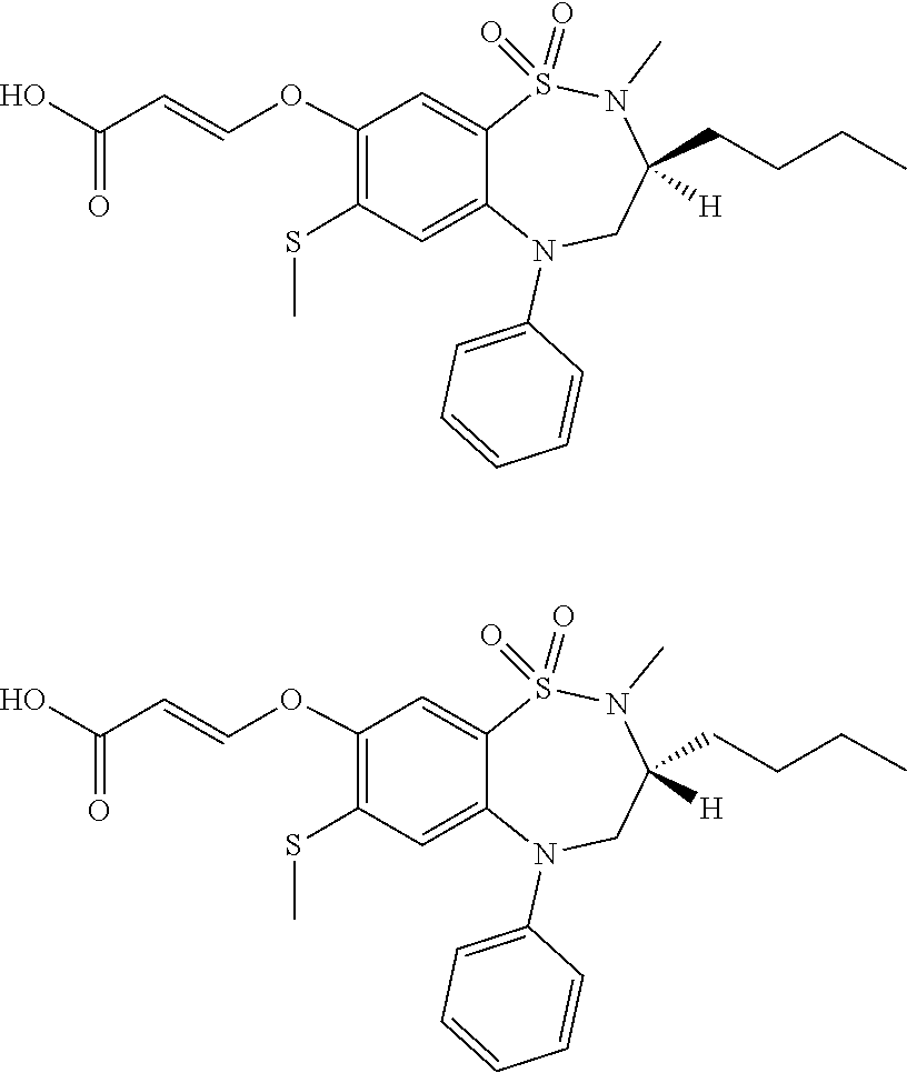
N1(C)S(=O)(=O)C2=CC(OC=CC(=O)O)=C(SC)C=C2N(C2=CC=CC=C2)CC1(CCCC)[H].C1=C(N2C3=CC(SC)=C(OC=CC(=O)O)C=C3S(=O)(=O)N(C)C(CCCC)([H])C2)C=CC=C1
